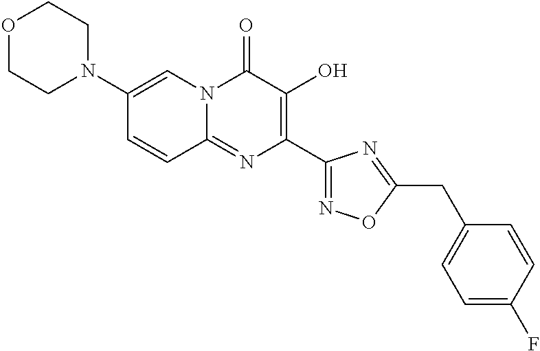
N1(C2=CN3C(=NC(C4=NOC(CC5=CC=C(F)C=C5)=N4)=C(O)C3=O)C=C2)CCOCC1
